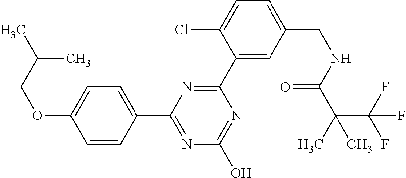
C1(C2=CC(CNC(=O)C(C(F)(F)F)(C)C)=CC=C2Cl)=NC(C2=CC=C(OCC(C)C)C=C2)=NC(O)=N1
